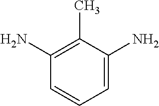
C1=C(N)C(C)=C(N)C=C1
